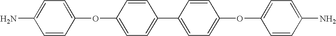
C1=CC(OC2=CC=C(C3=CC=C(OC4=CC=C(N)C=C4)C=C3)C=C2)=CC=C1N
